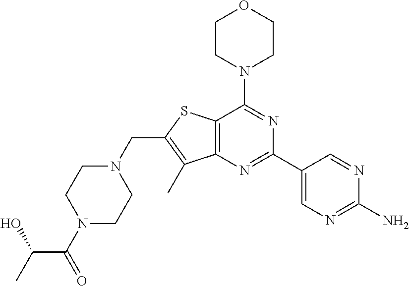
N1(C(=O)C(C)O)CCN(CC2=C(C)C3=C(S2)C(N2CCOCC2)=NC(C2=CN=C(N)N=C2)=N3)CC1
